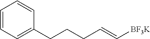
C1=CC=C(CCCC=C[BF3K])C=C1
